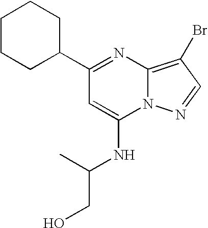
C1(C2=NC3=C(Br)C=NN3C(NC(CO)C)=C2)CCCCC1
